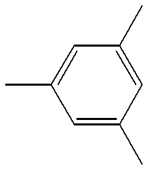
CC1=CC(C)=CC(C)=C1
